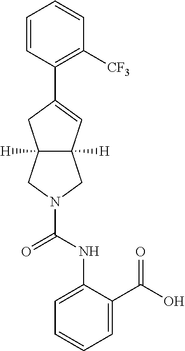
C1=CC(C2=CC3([H])C([H])(C2)CN(C(=O)NC2=CC=CC=C2C(O)=O)C3)=C([CF3])C=C1
